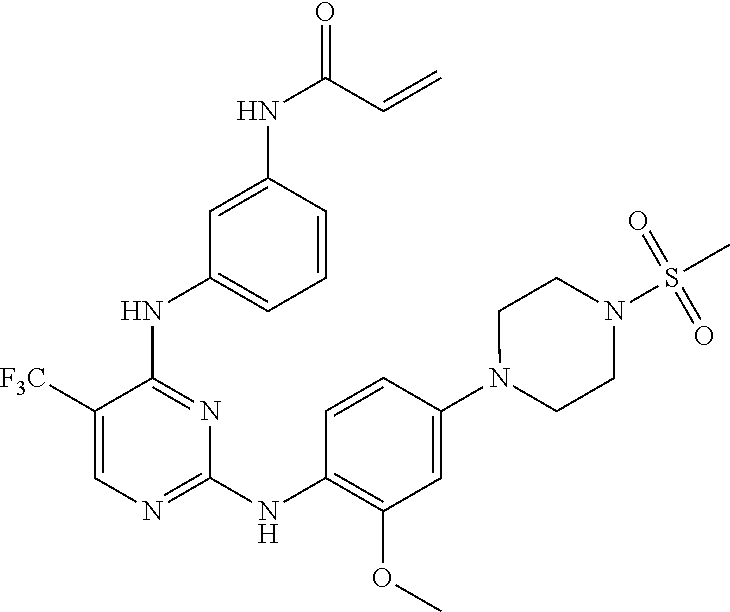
C1([F3C])=CN=C(NC2=C(OC)C=C(N3CCN(S(=O)(=O)C)CC3)C=C2)N=C1NC1=CC=CC(NC(=O)C=C)=C1
